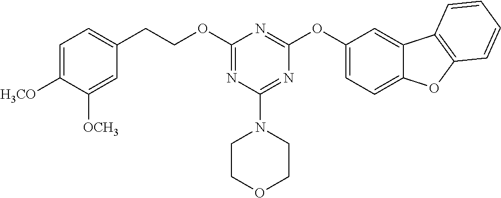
O(C1=NC(N2CCOCC2)=NC(OC2=CC=C3C(=C2)C2=C(O3)C=CC=C2)=N1)CCC1=CC=C([H3CO])C([OCH3])=C1
